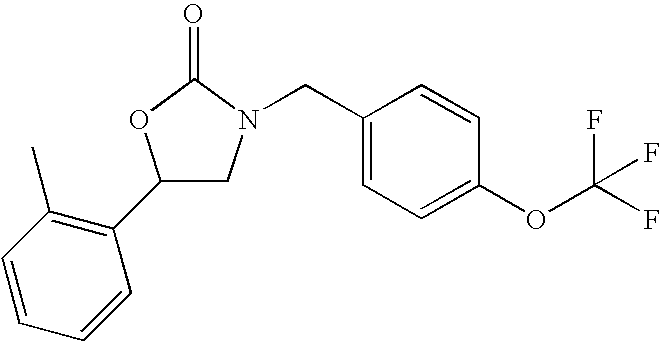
C1(C2=C(C)C=CC=C2)CN(CC2=CC=C(OC(F)(F)F)C=C2)C(=O)O1
